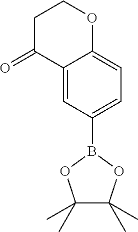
C1C(=O)C2=CC(B3OC(C)(C)C(C)(C)O3)=CC=C2OC1
